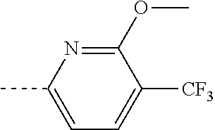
C1(OC)=NC(C)=CC=C1[CF3]
